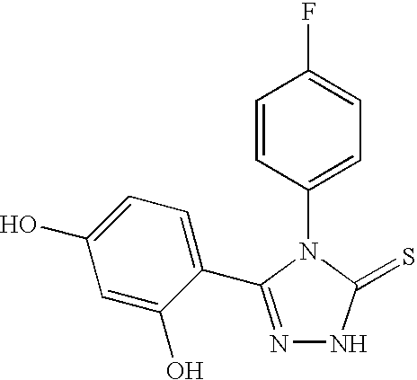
C1(N2C(=S)NN=C2C2=CC=C(O)C=C2O)=CC=C(F)C=C1
